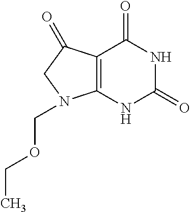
C12=C(NC(=O)NC1=O)N(COCC)CC2=O
